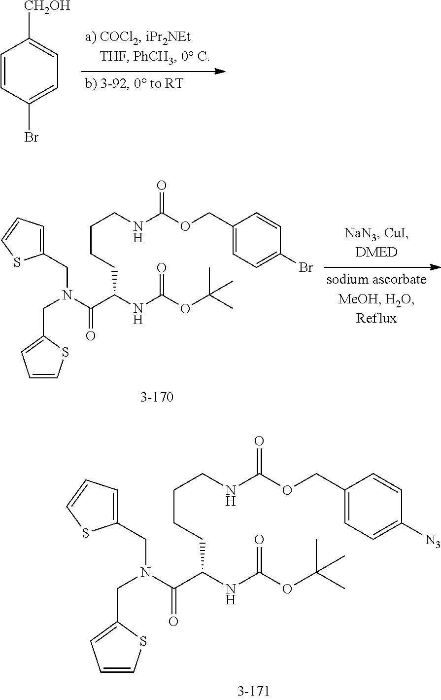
C1=CC(Br)=CC=C1[CH2OH].C1=CSC(CN(CC2=CC=CS2)C(C(NC(OC(C)(C)C)=O)CCCCNC(OCC2=CC=C(Br)C=C2)=O)=O)=C1.C1=CSC(CN(CC2=CC=CS2)C(C(NC(OC(C)(C)C)=O)CCCCNC(OCC2=CC=C([N3])C=C2)=O)=O)=C1
